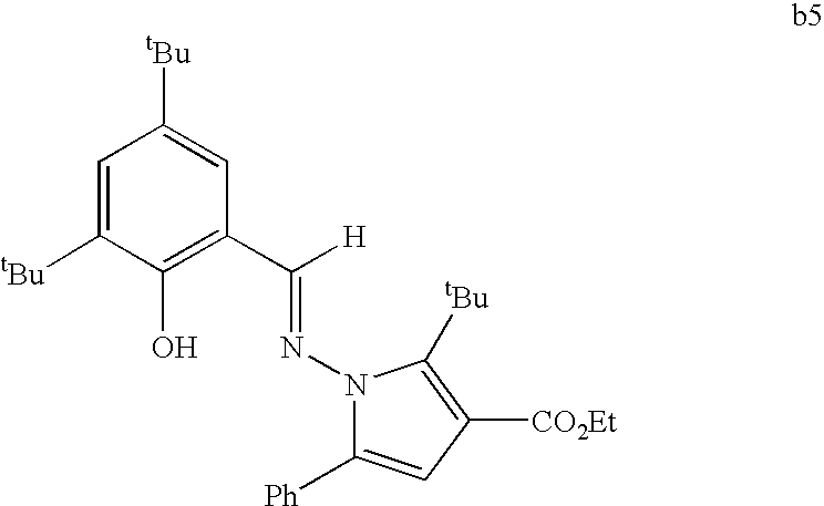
N1(N=C(C2=C(O)C([tBu])=CC([tBu])=C2)[H])C([Ph])=CC([CO2Et])=C1[tBu]
